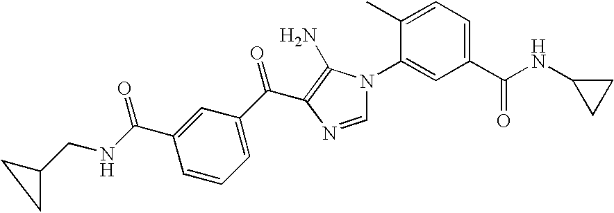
C1(C)=CC=C(C(NC2CC2)=O)C=C1N1C=NC(C(C2=CC=CC(C(NCC3CC3)=O)=C2)=O)=C1N
